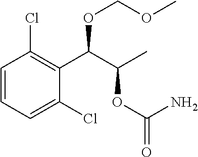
C1=CC=C(Cl)C(C(C(C)OC(=O)N)OCOC)=C1Cl
